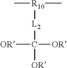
[L2](C([OR])([OR])[OR])[R10](C)C
